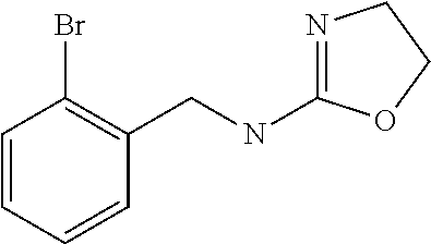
N1=C(NCC2=C(Br)C=CC=C2)OCC1
